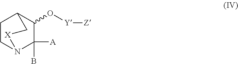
C1CN2C(B)([A])C(O[Y][Z])C1C[X]2
